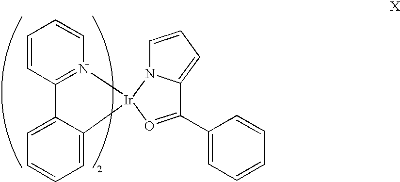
C1=CC2=N(C=C1)[Ir]1(C3=CC=CC=C23)N2C(=CC=C2)C(C2=CC=CC=C2)=O1
